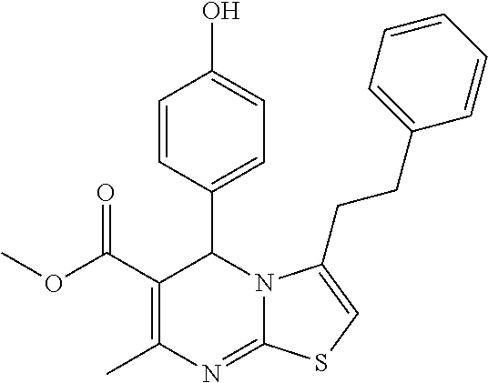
C1(C(OC)=O)=C(C)N=C2N(C1C1=CC=C(O)C=C1)C(CCC1=CC=CC=C1)=CS2
